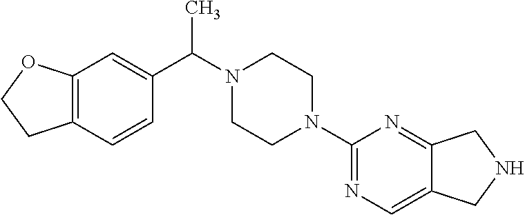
C12=C(C=CC(C(N3CCN(C4=NC=C5C(=N4)CNC5)CC3)C)=C1)CCO2
